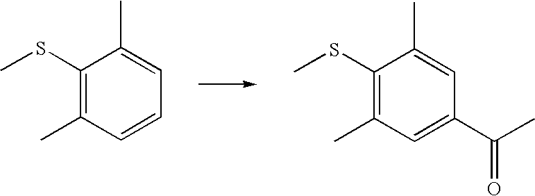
C1(SC)=C(C)C=CC=C1C.C1(SC)=C(C)C=C(C(C)=O)C=C1C
